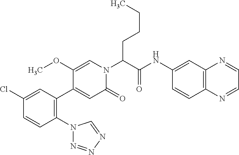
C1(Cl)=CC(C2=CC(=O)N(C(C(NC3=CC4=C(C=C3)N=CC=N4)=O)CCCC)C=C2OC)=C(N2N=NN=C2)C=C1
